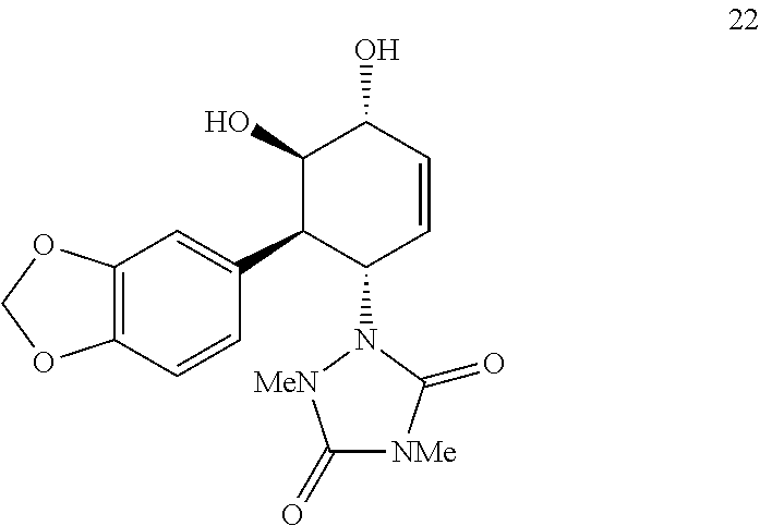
C1(C2C(N3[MeN]C(=O)[NMe]C3=O)C=CC(O)C2O)=CC2=C(C=C1)OCO2
